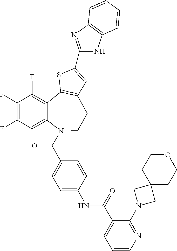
C1(F)=C(F)C=C2C(=C1F)C1=C(CCN2C(=O)C2=CC=C(NC(=O)C3=CC=CN=C3N3CC4(C3)CCOCC4)C=C2)C=C(C2=NC3=C(N2)C=CC=C3)S1
